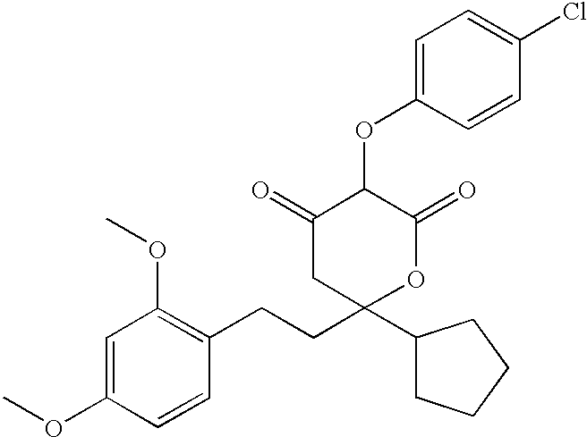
C1=C(OC)C=CC(CCC2(C3CCCC3)OC(=O)C(OC3=CC=C(Cl)C=C3)C(=O)C2)=C1OC
